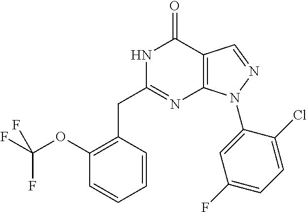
N1C(CC2=C(OC(F)(F)F)C=CC=C2)=NC2=C(C1=O)C=NN2C1=CC(F)=CC=C1Cl
